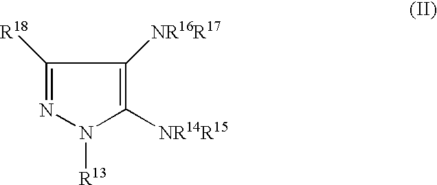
C1([R18])=NN([R13])C([NR14R15])=C1[NR16R17]
